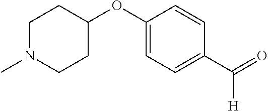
N1(C)CCC(OC2=CC=C(C(=O)[H])C=C2)CC1
